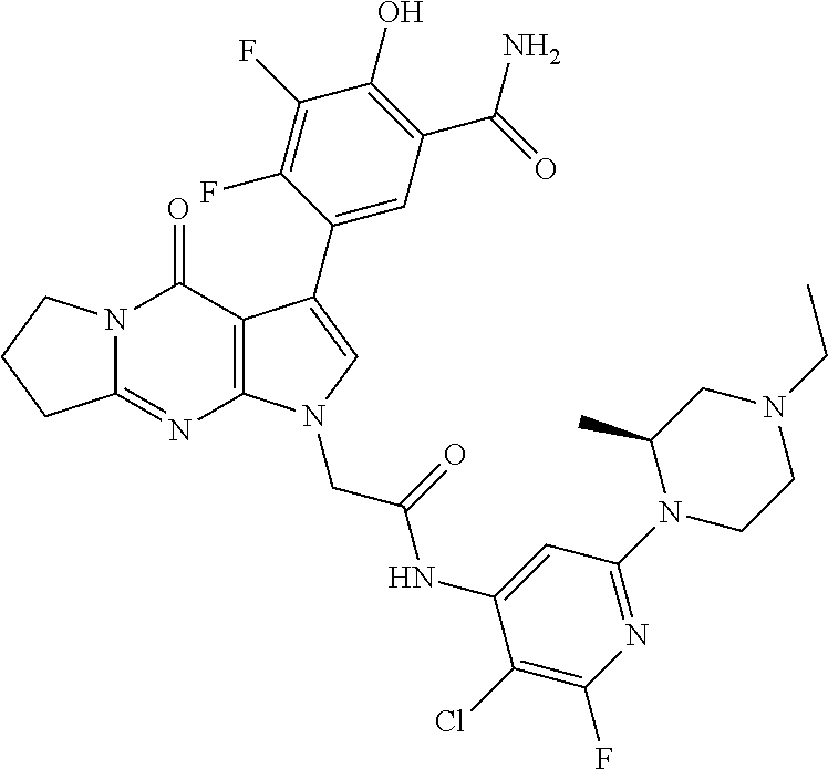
C12=NC3=C(C(=O)N1CCC2)C(C1=CC(C(N)=O)=C(O)C(F)=C1F)=CN3CC(NC1=CC(N2CCN(CC)CC2C)=NC(F)=C1Cl)=O
